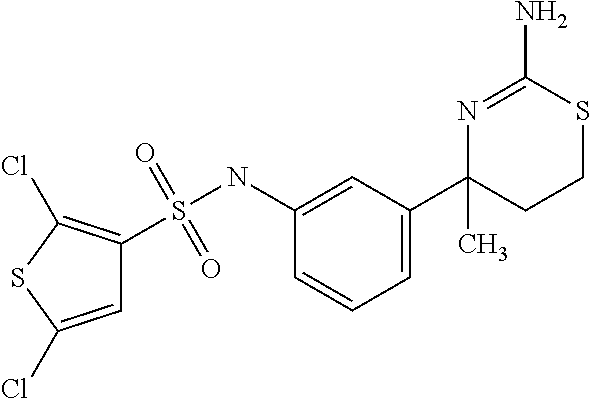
C1(C)(C2=CC=CC(NS(=O)(=O)C3=C(Cl)SC(Cl)=C3)=C2)CCSC(N)=N1
